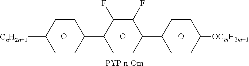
[PYP-n-Om].O.O.O.[OCmH2m+1]C1CCC(C2CCC(C3CCC([CnH2n+1])CC3)C(F)C2F)CC1
